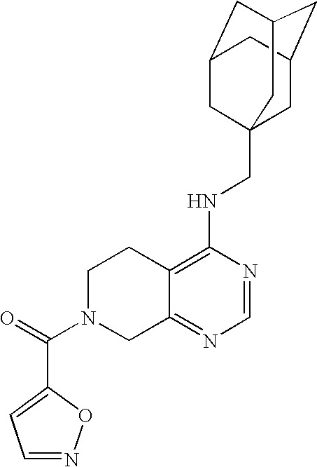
C12=C(NCC34CC5CC(CC(C3)C5)C4)N=CN=C1CN(C(=O)C1=CC=NO1)CC2
